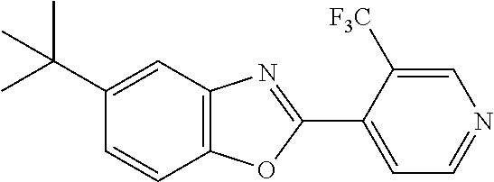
C1(C(C)(C)C)=CC2=C(C=C1)OC(C1=CC=NC=C1[F3C])=N2
